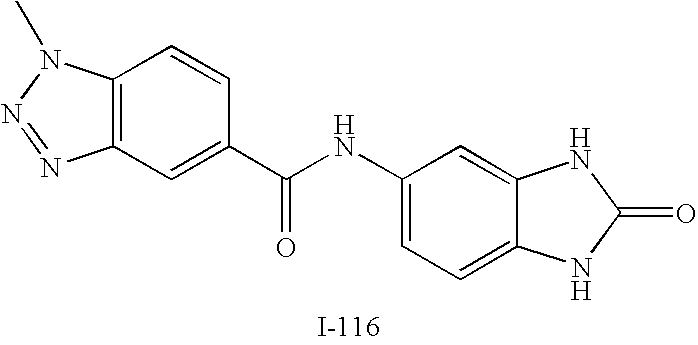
C12=C(N(C)N=N1)C=CC(C(NC1=CC=C3C(=C1)NC(=O)N3)=O)=C2
